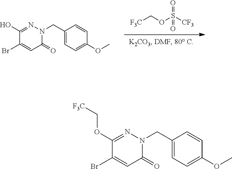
BrC1=CC(=O)N(CC2=CC=C(OC)C=C2)N=C1O.[F3C]COS([CF3])(=O)=O.BrC1=CC(=O)N(CC2=CC=C(OC)C=C2)N=C1OC[F3C]
